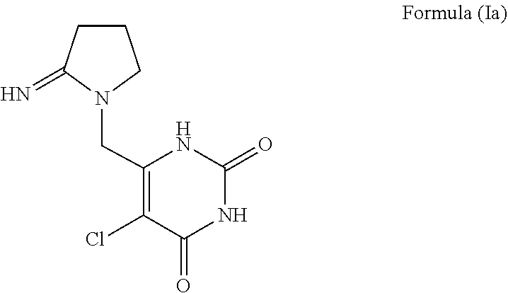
O=C1NC(CN2CCCC2=N)=C(Cl)C(=O)N1
